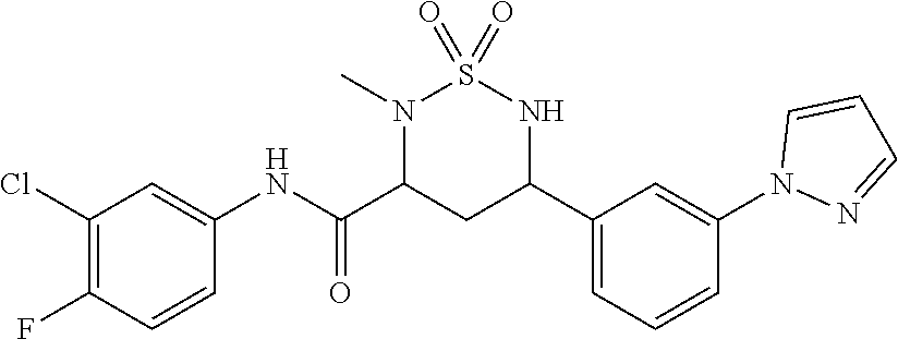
C1(Cl)=C(F)C=CC(NC(C2CC(C3=CC=CC(N4N=CC=C4)=C3)NS(=O)(=O)N2C)=O)=C1
